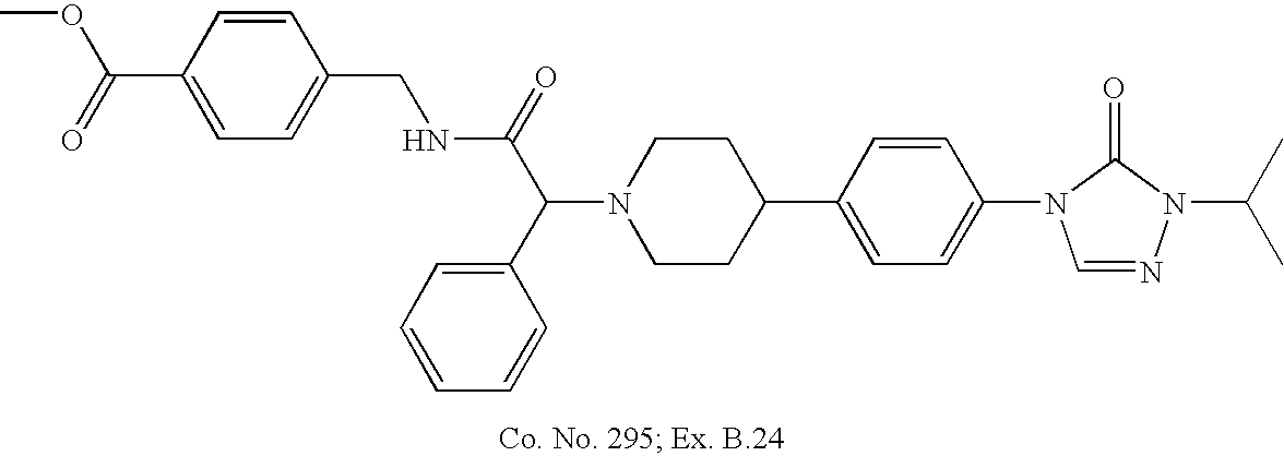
N1(C(C2=CC=CC=C2)C(=O)NCC2=CC=C(C(=O)OC)C=C2)CCC(C2=CC=C(N3C=NN(C(C)C)C3=O)C=C2)CC1
